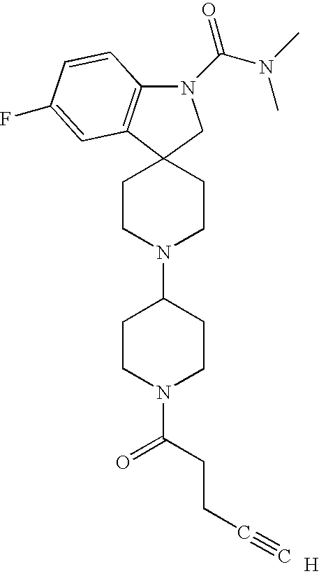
C1CN(C(=O)CCC#C)CCC1N1CCC2(CC1)C1=C(N(C(=O)N(C)C)C2)C=CC(F)=C1.[H]
